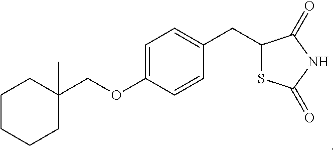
C(OC1=CC=C(CC2SC(=O)NC2=O)C=C1)C1(C)CCCCC1
